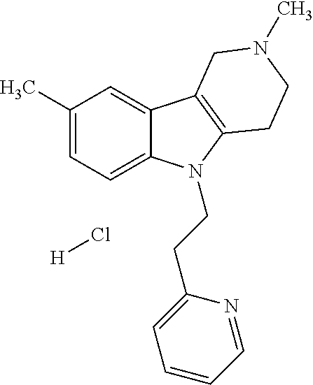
C1(C)=CC=C2C(=C1)C1=C(N2CCC2=CC=CC=N2)CCN(C)C1.[H]Cl
